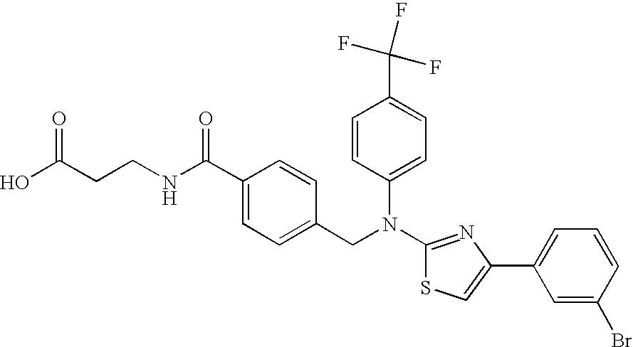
C(CCNC(C1=CC=C(CN(C2=CC=C(C(F)(F)F)C=C2)C2=NC(C3=CC=CC(Br)=C3)=CS2)C=C1)=O)(O)=O
